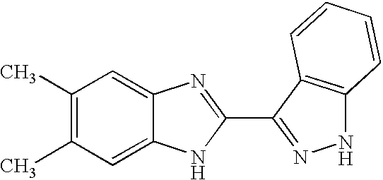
C1(C)=C(C)C=C2C(=C1)N=C(C1=NNC3=C1C=CC=C3)N2
